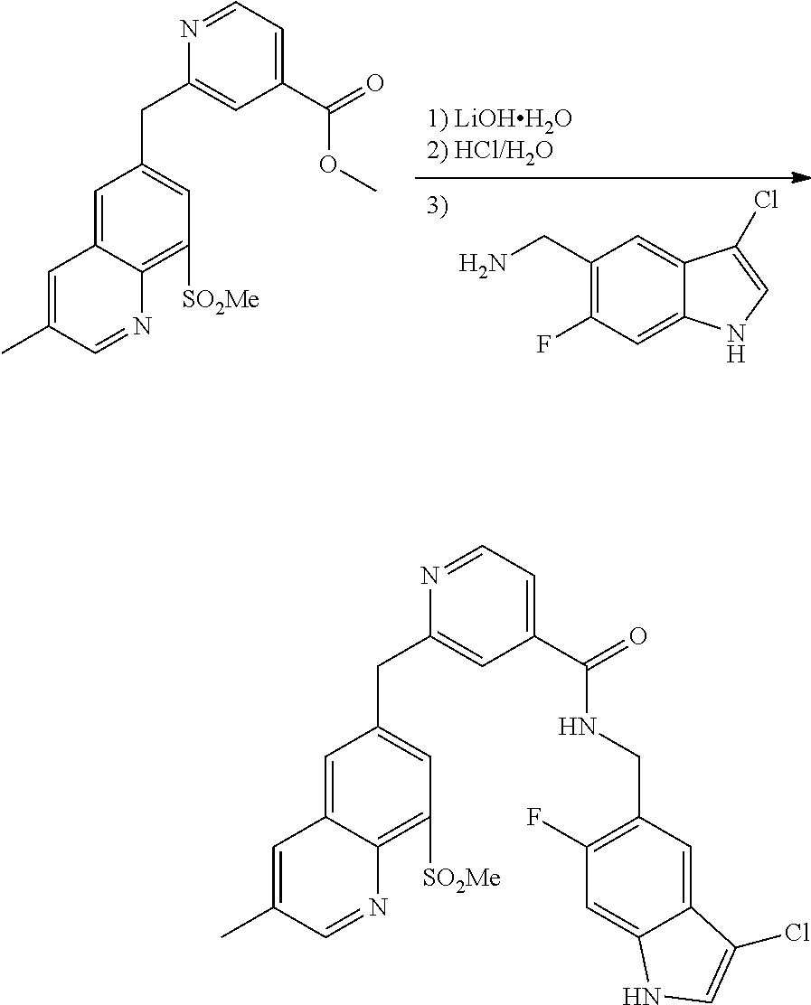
[1) LiOHH2O2) HCl/H2O].NCC1=C(F)C=C2C(=C1)C(Cl)=CN2.C1=C2C(=C([SO2Me])C=C1CC1=CC(C(=O)OC)=CC=N1)N=CC(C)=C2.C1=C2C(=C([SO2Me])C=C1CC1=CC(C(=O)NCC3=C(F)C=C4C(=C3)C(Cl)=CN4)=CC=N1)N=CC(C)=C2
